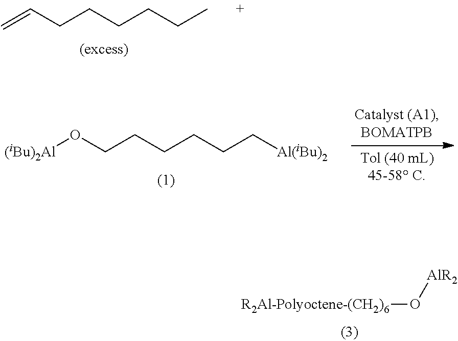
C(CCCCC)C=C.C(CCC[Al(iBu)2])CCO[(iBu)2Al].[R2Al-Polyoctene-(CH2)6]O[AlR2]
